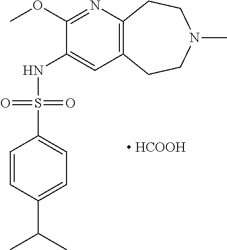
C12=C(CCN(C)CC1)C=C(NS(C1=CC=C(C(C)C)C=C1)(=O)=O)C(OC)=N2.[ HCOOH]
